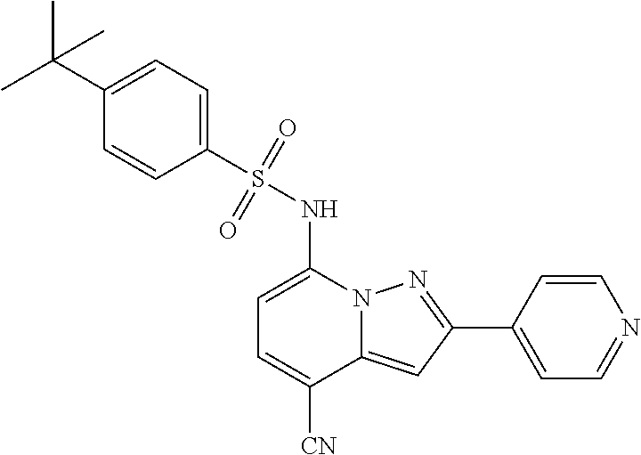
C1(C2=NN3C(=C2)C([CN])=CC=C3NS(=O)(=O)C2=CC=C(C(C)(C)C)C=C2)=CC=NC=C1
